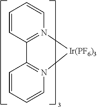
C12=N([Ir(PF6)3]N3=C1C=CC=C3)C=CC=C2
